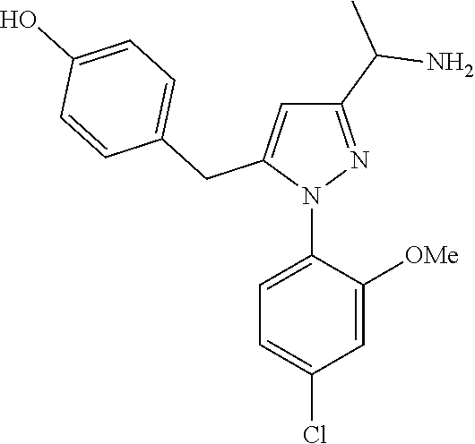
N1(C2=CC=C(Cl)C=C2[OMe])N=C(C(N)C)C=C1CC1=CC=C(O)C=C1
